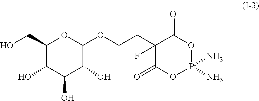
C1(CO)C(O)C(O)C(O)C(OCCC2(F)C(=O)O[Pt](N)(N)OC2=O)O1
